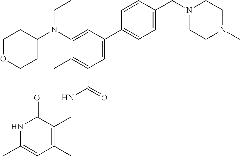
C1OCCC(N(C2=CC(C3=CC=C(CN4CCN(C)CC4)C=C3)=CC(C(NCC3=C(C)C=C(C)NC3=O)=O)=C2C)CC)C1
